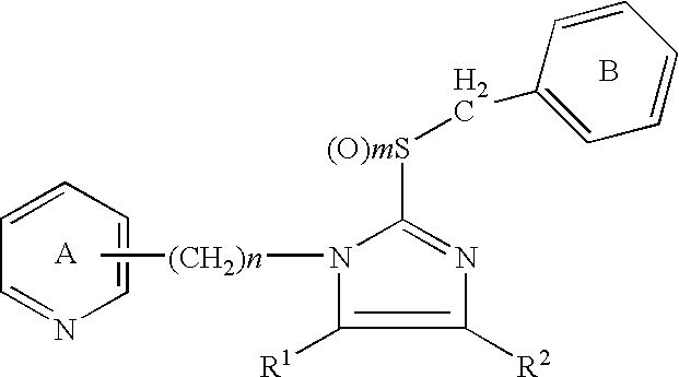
C1=CC=NC=C1.N1([(CH2)n]C)C([R1])=C([R2])N=C1[(O)mS]CC1=CC=CC=C1.B
